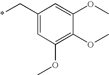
C1(C*)=CC(OC)=C(OC)C(OC)=C1
